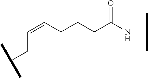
C(=CCCCC(NC(C)C)=O)CC(C)C
